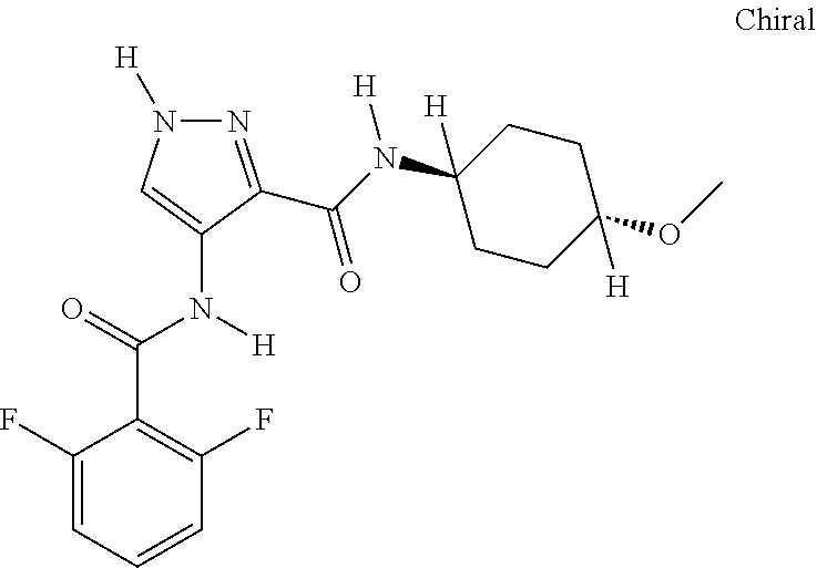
C1=CC=C(F)C(C(=O)N([H])C2=CN([H])N=C2C(N([H])C2([H])CCC(OC)([H])CC2)=O)=C1F
